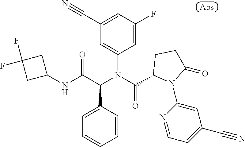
C1(C#N)=CC(F)=CC(N(C(C2N(C3=CC(C#N)=CC=N3)C(=O)CC2)=O)C(C(NC2CC(F)(F)C2)=O)C2=CC=CC=C2)=C1
